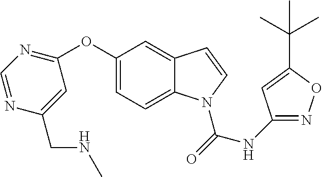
C1=C2C(=CC(OC3=NC=NC(CNC)=C3)=C1)C=CN2C(NC1=NOC(C(C)(C)C)=C1)=O
